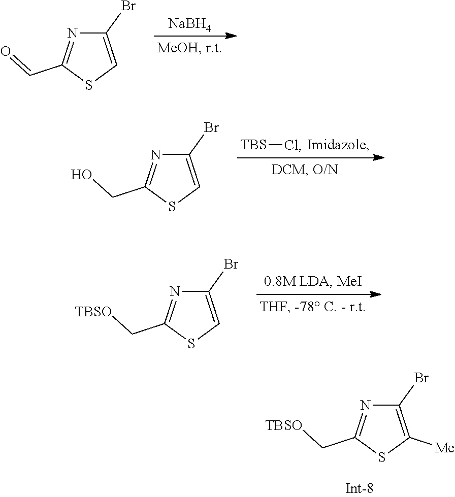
C1(Br)=C([Me])SC(C[TBSO])=N1.C1(Br)=CSC(C=O)=N1.[NaBH4].C1(Br)=CSC(C[TBSO])=N1.C1(Br)=CSC(CO)=N1.[TBS]Cl
